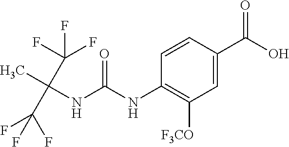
O=C(NC1=C([F3CO])C=C(C(O)=O)C=C1)NC(C)(C(F)(F)F)C(F)(F)F
